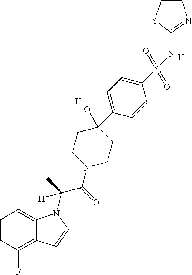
S1C(NS(=O)(=O)C2=CC=C(C3(O)CCN(C(=O)C(C)(N4C5=CC=CC(F)=C5C=C4)[H])CC3)C=C2)=NC=C1.[H].[H]
